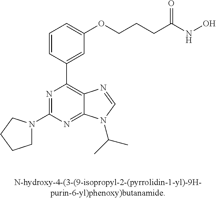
C1(N2CCCC2)=NC(C2=CC(OCCCC(=O)NO)=CC=C2)=C2C(=N1)N(C(C)C)C=N2
